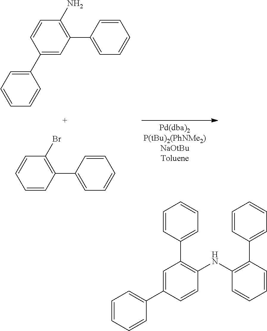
C1(C2=CC=CC=C2)=C(N)C=CC(C2=CC=CC=C2)=C1.C1(C2=CC=CC=C2)=C(Br)C=CC=C1.C1=CC(C2=C(NC3=C(C4=CC=CC=C4)C=CC=C3)C=CC(C3=CC=CC=C3)=C2)=CC=C1
